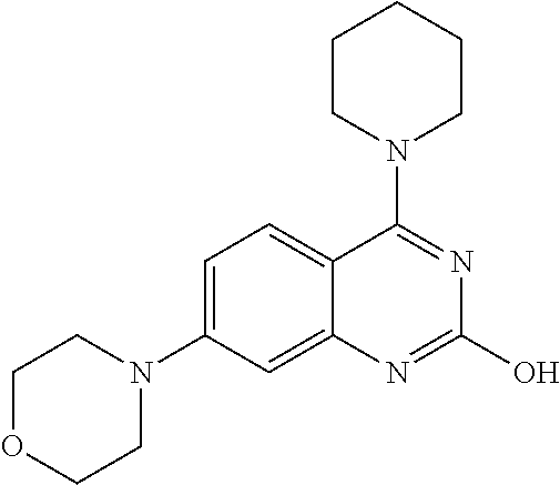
C1OCCN(C2=CC=C3C(=C2)N=C(O)N=C3N2CCCCC2)C1
